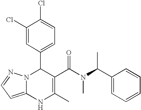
C1(Cl)=CC(C2N3C(=CC=N3)NC(C)=C2C(N(C(C2=CC=CC=C2)C)C)=O)=CC=C1Cl
